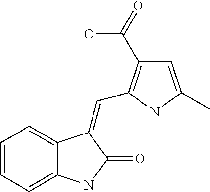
C1=CC=C2C(=C1)C(=CC1=C(C(=O)O)C=C(C)N1)C(=O)N2
